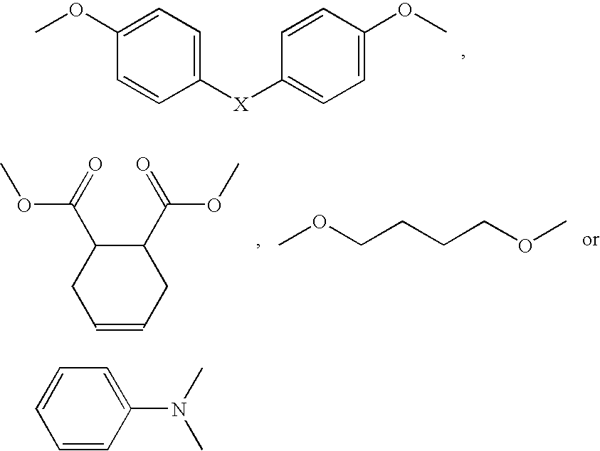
C1=CC([X]C2=CC=C(OC)C=C2)=CC=C1OC.C1=CCC(C(=O)OC)C(C(=O)OC)C1.COCCCCOC.C1=CC(N(C)C)=CC=C1
